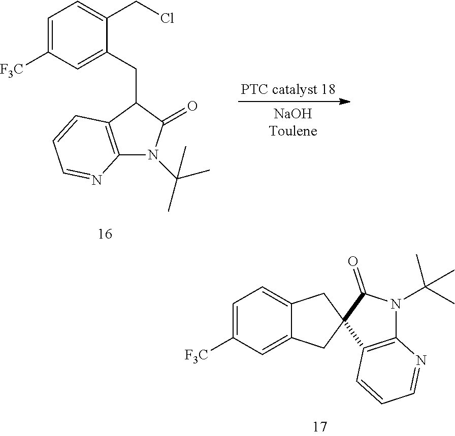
C12=C(C(CC3=CC([F3C])=CC=C3CCl)C(=O)N1C(C)(C)C)C=CC=N2.C1=C([F3C])C=C2C(=C1)CC1(C2)C(=O)N(C(C)(C)C)C2=C1C=CC=N2
